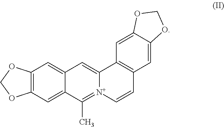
C12=C(C=C3C(=C1)C=C1[N+](=C3C)C=CC3=C1C=C1C(=C3)OCO1)OCO2
